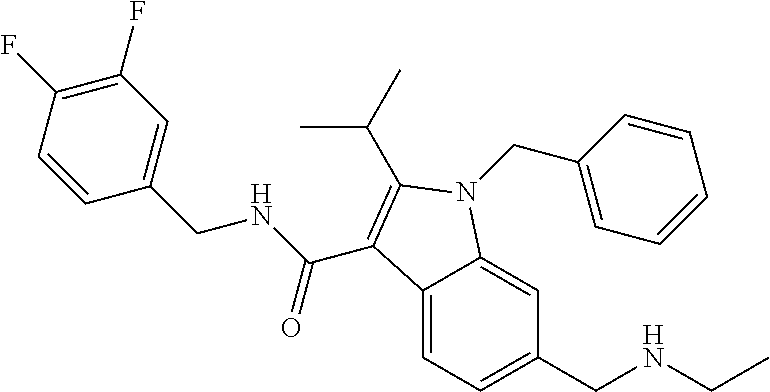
C1(F)=C(F)C=CC(CNC(=O)C2=C(C(C)C)N(CC3=CC=CC=C3)C3=CC(CNCC)=CC=C32)=C1
